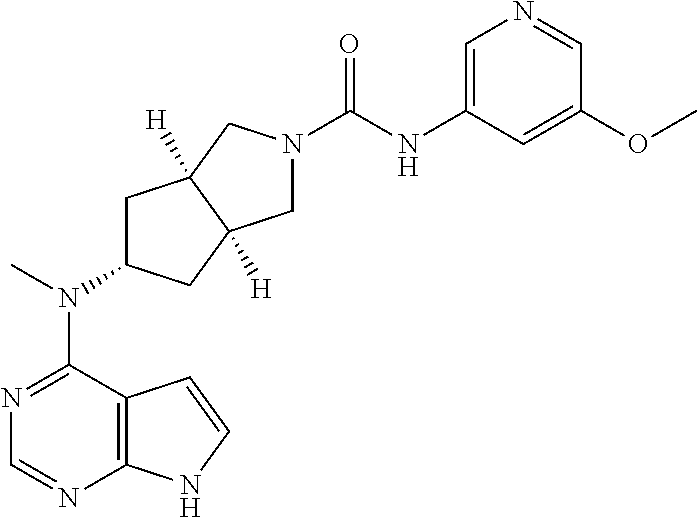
C12=C(N=CN=C1N(C)C1CC3([H])C([H])(C1)CN(C(=O)NC1=CN=CC(OC)=C1)C3)NC=C2
